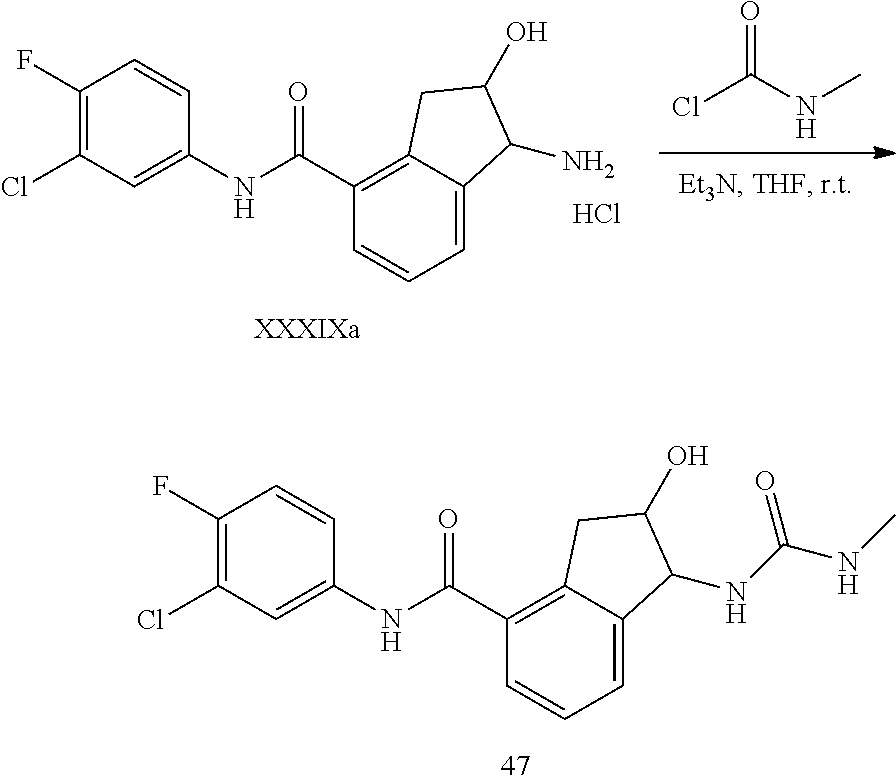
C1(Cl)=C(F)C=CC(NC(C2=C3C(=CC=C2)C(NC(NC)=O)C(O)C3)=O)=C1.C1(Cl)=C(F)C=CC(NC(C2=C3C(=CC=C2)C(N)C(O)C3)=O)=C1.Cl.ClC(NC)=O
